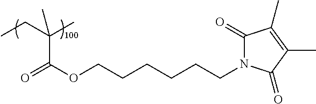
C1(=O)N(CCCCCCOC(=O)C(CC)(C)C)C(=O)C(C)=C1C
